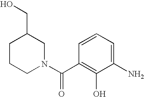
C1CCN(C(C2=C(O)C(N)=CC=C2)=O)CC1CO
